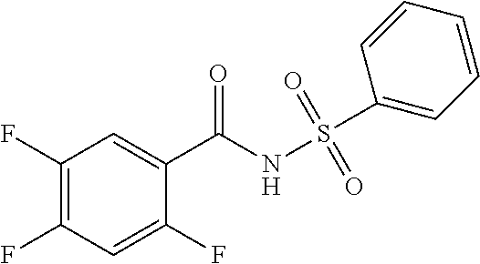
C1(F)=C(F)C=C(F)C(C(NS(=O)(=O)C2=CC=CC=C2)=O)=C1
